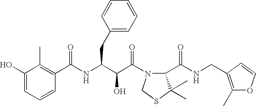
C1(O)=CC=CC(C(NC(C(C(=O)N2C(C(NCC3=C(C)OC=C3)=O)C(C)(C)SC2)O)CC2=CC=CC=C2)=O)=C1C
